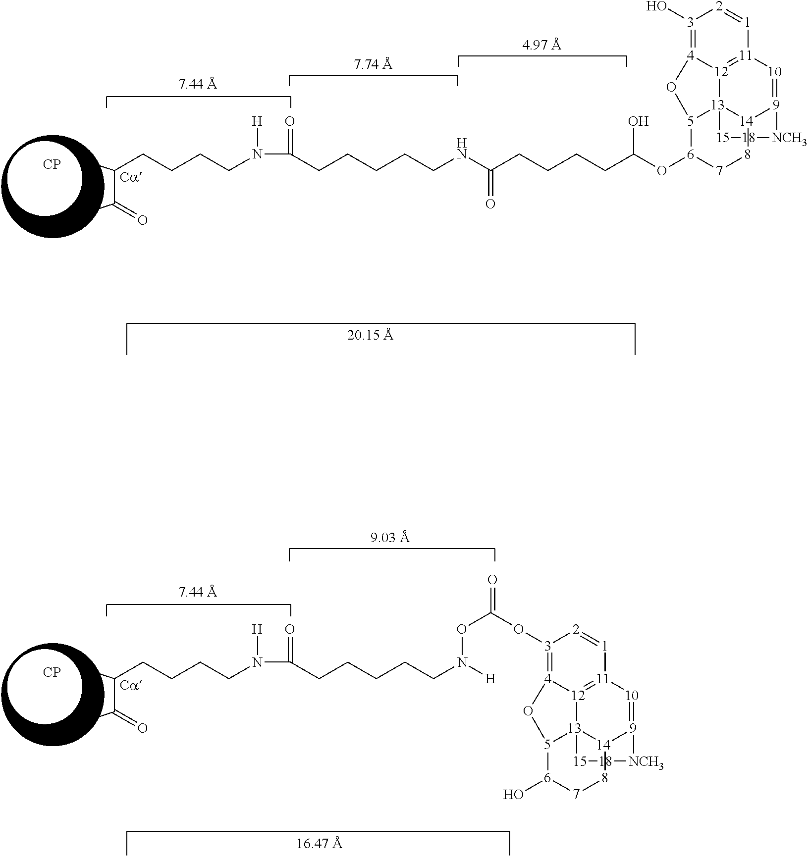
[3]1(OC(ON(CCCCCC(=O)N([H])CCCCC(C(C)=O)C)[H])=O)=[4]2[12]3=[11]([1]=[2]1)[10]=[9]1[14]4[13]3([5]([6](O)[7][8]4)O2)[15][18][NCH3]1.[CP].[CP].[3]1(O)=[4]2[12]3=[11]([1]=[2]1)[10]=[9]1[14]4[13]3([5]([6](OC(CCCCC(NCCCCCC(=O)N([H])CCCCC(C(C)=O)C)=O)O)[7][8]4)O2)[15][18][NCH3]1
